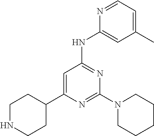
N1=CC=C(C)C=C1NC1=NC(N2CCCCC2)=NC(C2CCNCC2)=C1
